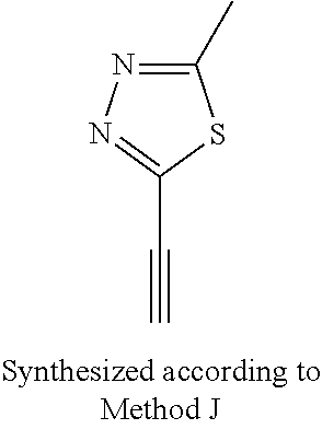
C1(C#C)=NN=C(C)S1
